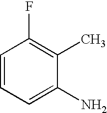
C1=CC=C(N)C(C)=C1F
